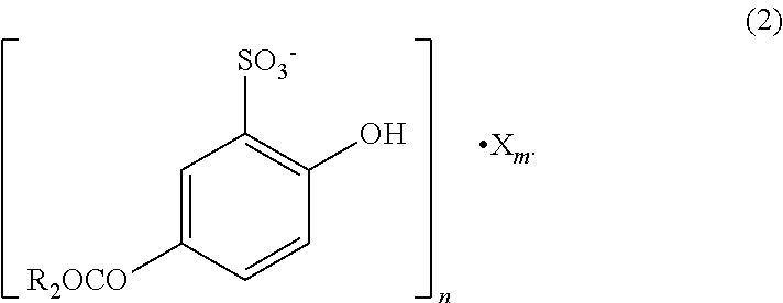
C1=CC([R2OCO])=CC([SO3-])=C1O
